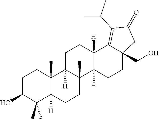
C1C(O)C(C)(C)C2([H])C(C)(C1)C1([H])C(C)(CC2)C2(C)C([H])(CC1)C1=C(C(C)C)C(=O)CC1(CO)CC2
